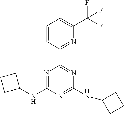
N1=C(NC2CCC2)N=C(NC2CCC2)N=C1C1=NC(C(F)(F)F)=CC=C1
